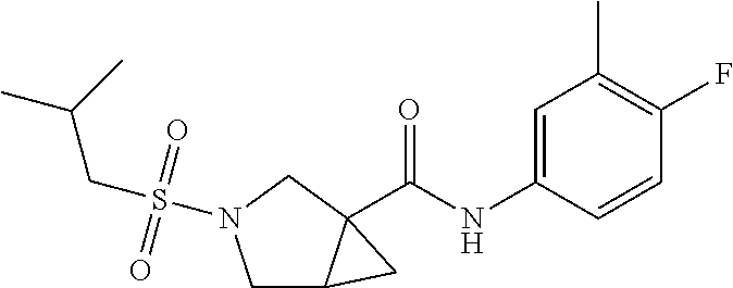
C(NC1=CC(C)=C(F)C=C1)(=O)C12C(CN(S(CC(C)C)(=O)=O)C1)C2
